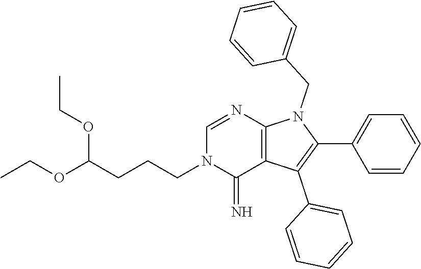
C(CCC(OCC)OCC)N1C(=N)C2=C(N=C1)N(CC1=CC=CC=C1)C(C1=CC=CC=C1)=C2C1=CC=CC=C1
